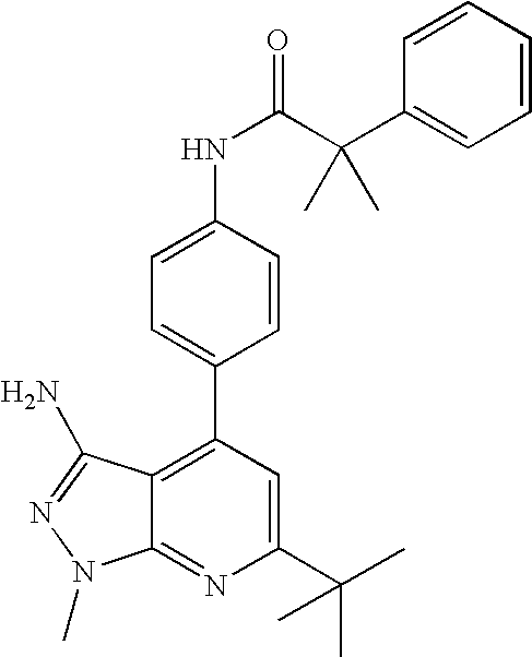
C1(C(C)(C)C)=CC(C2=CC=C(NC(=O)C(C3=CC=CC=C3)(C)C)C=C2)=C2C(=N1)N(C)N=C2N
